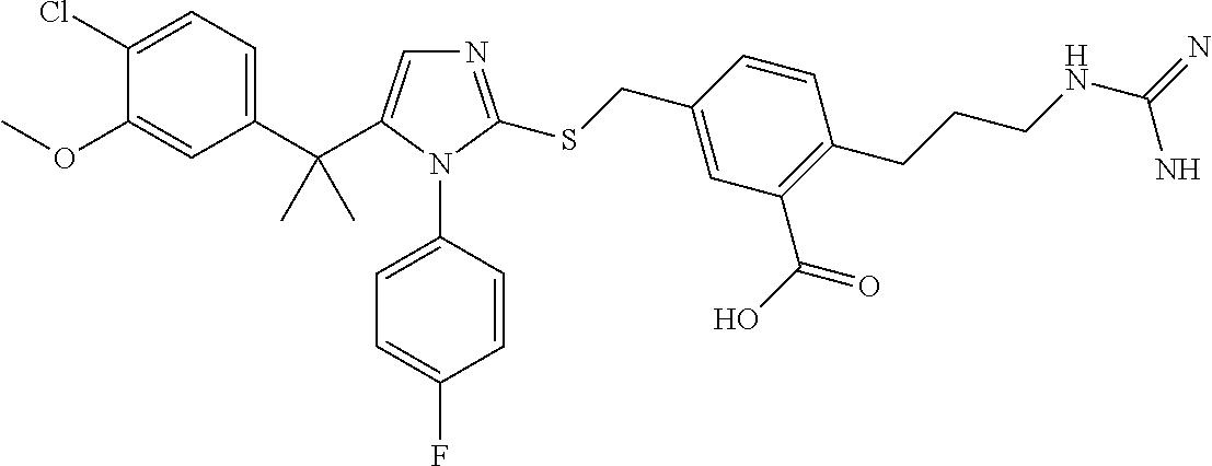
C1(C(C)(C)C2=CN=C(SCC3=CC(C(O)=O)=C(CCCNC(=N)N)C=C3)N2C2=CC=C(F)C=C2)=CC=C(Cl)C(OC)=C1
